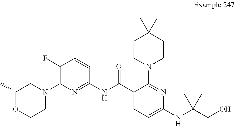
C1COC(C)CN1C1=C(F)C=CC(NC(C2=CC=C(NC(CO)(C)C)N=C2N2CCC3(CC2)CC3)=O)=N1
